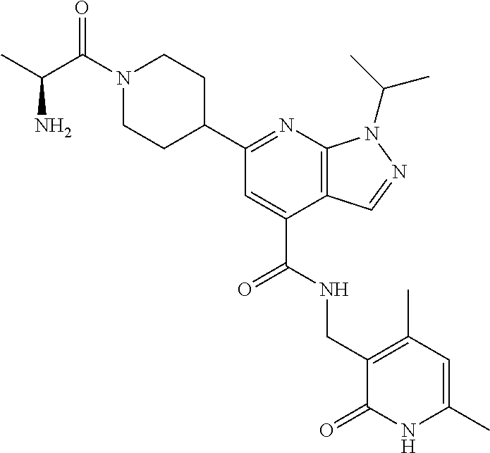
C1CC(C2=NC3=C(C(C(NCC4=C(C)C=C(C)NC4=O)=O)=C2)C=NN3C(C)C)CCN1C(C(C)N)=O
